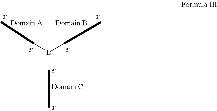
[L](CC)(CC)CC
